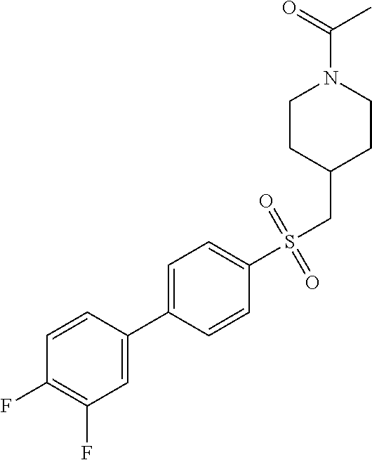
C1=CC(C2=CC=C(S(CC3CCN(C(=O)C)CC3)(=O)=O)C=C2)=CC(F)=C1F
